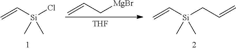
C=C[Si](CC=C)(C)C.C=C[Si](Cl)(C)C.C=CC[MgBr].[THF]
